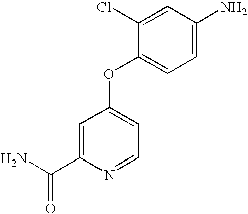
NC(C1=CC(OC2=CC=C(N)C=C2Cl)=CC=N1)=O
